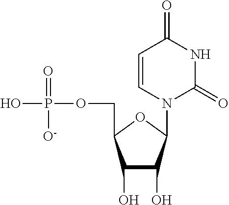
OP(OCC1C(O)C(O)C(N2C(=O)NC(=O)C=C2)O1)(=O)[O-]
